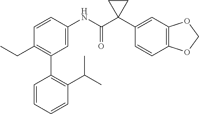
C1=C(NC(C2(C3=CC4=C(C=C3)OCO4)CC2)=O)C=CC(CC)=C1C1=C(C(C)C)C=CC=C1
